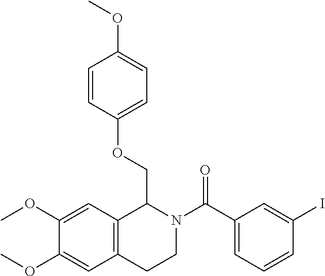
C1(C(N2CCC3=C(C2COC2=CC=C(OC)C=C2)C=C(OC)C(OC)=C3)=O)=CC=CC(I)=C1
